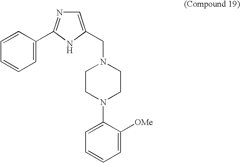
C1=C(C2=NC=C(CN3CCN(C4=CC=CC=C4[OMe])CC3)N2)C=CC=C1
